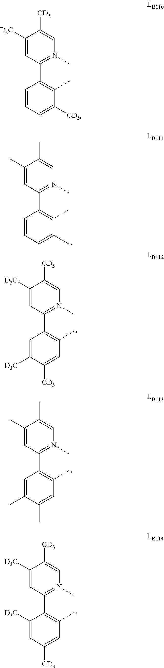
C1(C)=CC(C2=C(C)C(C)=CC=C2)=N(C)C=C1C.C1([D3C])=CC(C2=C(C)C=C([CD3])C([D3C])=C2)=N(C)C=C1[CD3].C1(C)=CC(C2=C(C)C=C(C)C(C)=C2)=N(C)C=C1C.C1([D3C])=CC(C2=C(C)C=C([CD3])C=C2[D3C])=N(C)C=C1[CD3].C1([D3C])=CC(C2=C(C)C([CD3])=CC=C2)=N(C)C=C1[CD3]
